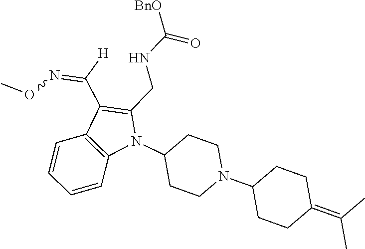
N1(C2CCN(C3CCC(=C(C)C)CC3)CC2)C(CNC([BnO])=O)=C(C([H])=NOC)C2=C1C=CC=C2
